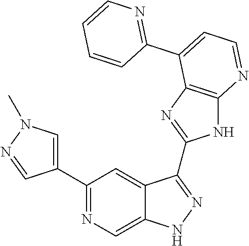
C1(C2=NC=C3C(=C2)C(C2=NC4=C(N2)N=CC=C4C2=NC=CC=C2)=NN3)=CN(C)N=C1
